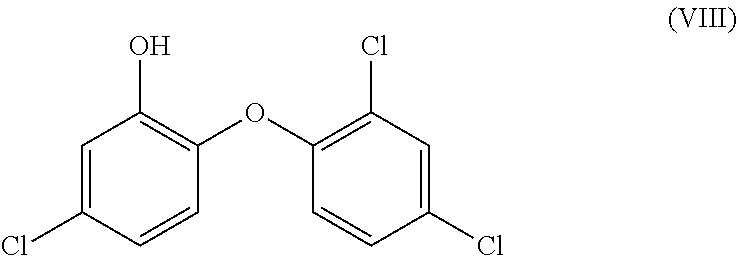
C1=C(Cl)C=CC(OC2=C(Cl)C=C(Cl)C=C2)=C1O
